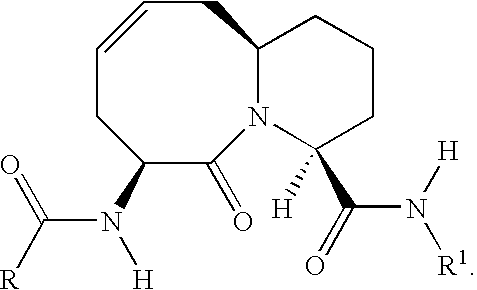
C1C=CCC(N(C(=O)[R])[H])C(=O)N2C1CCCC2([H])C(N([R1])[H])=O
